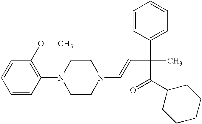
C1(OC)=C(N2CCN(C=CC(C3=CC=CC=C3)(C(=O)C3CCCCC3)C)CC2)C=CC=C1
